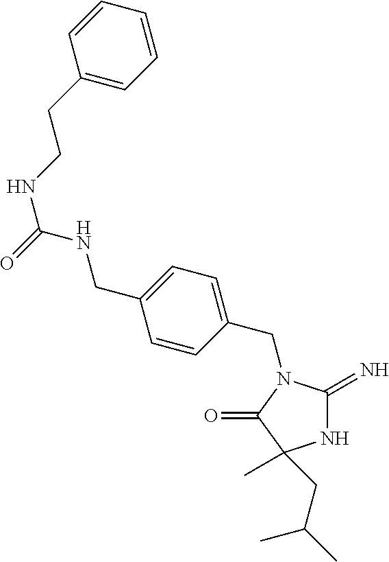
C1=CC(CN2C(=N)NC(C)(CC(C)C)C2=O)=CC=C1CNC(=O)NCCC1=CC=CC=C1
